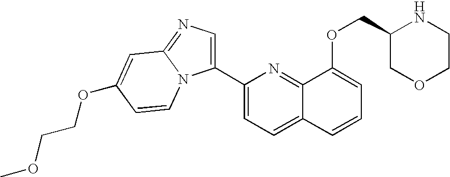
O(C1=CC=CC2=CC=C(C3=CN=C4N3C=CC(OCCOC)=C4)N=C12)CC1COCCN1
